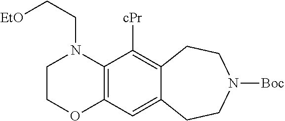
C12=C(C([cPr])=C3C(=C1)CCN([Boc])CC3)N(CC[EtO])CCO2
